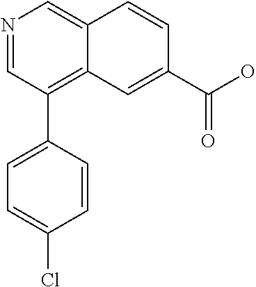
N1=CC(C2=CC=C(Cl)C=C2)=C2C(=C1)C=CC(C(O)=O)=C2
